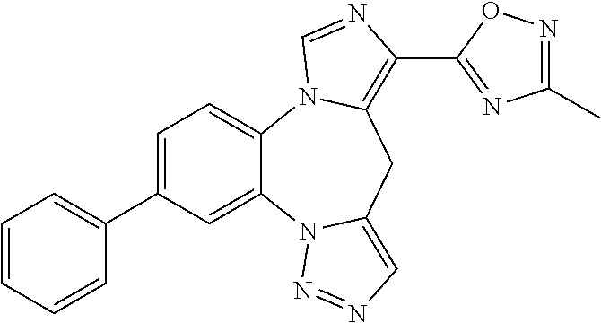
C1=C(C2=CC=CC=C2)C=C2C(=C1)N1C(=C(C3=NC(C)=NO3)N=C1)CC1=CN=NN21
